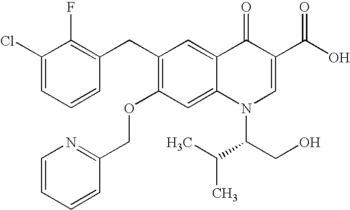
C1(Cl)=CC=CC(CC2=C(OCC3=NC=CC=C3)C=C3C(=C2)C(=O)C(C(O)=O)=CN3C(C(C)C)CO)=C1F
